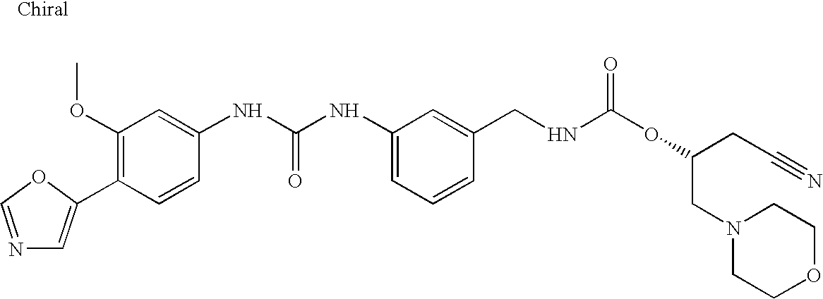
C1(C2=CN=CO2)=C(OC)C=C(NC(NC2=CC=CC(CNC(OC(CN3CCOCC3)CC#N)=O)=C2)=O)C=C1
